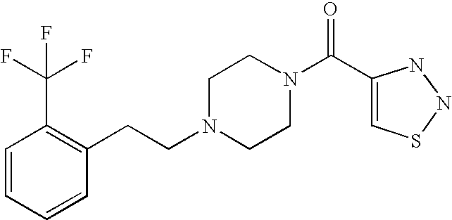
C1=CC=CC(CCN2CCN(C(C3=CSNN3)=O)CC2)=C1C(F)(F)F
